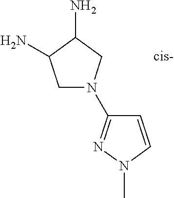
C1=CN(C)N=C1N1CC(N)C(N)C1
